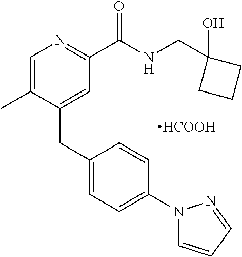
C1=C(C)C(CC2=CC=C(N3C=CC=N3)C=C2)=CC(C(NCC2(O)CCC2)=O)=N1.[HCOOH]
